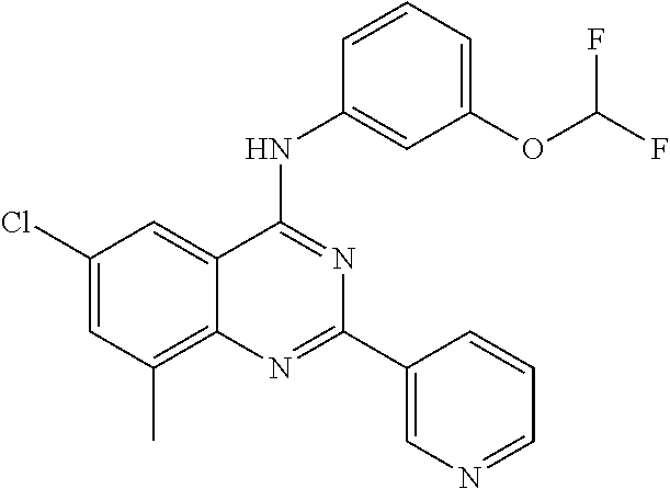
C1(Cl)=CC(C)=C2C(=C1)C(NC1=CC(OC(F)F)=CC=C1)=NC(C1=CN=CC=C1)=N2
